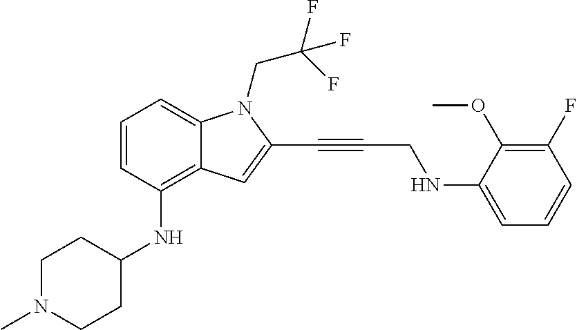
C1=CC(NC2CCN(C)CC2)=C2C(=C1)N(CC(F)(F)F)C(C#CCNC1=CC=CC(F)=C1OC)=C2
